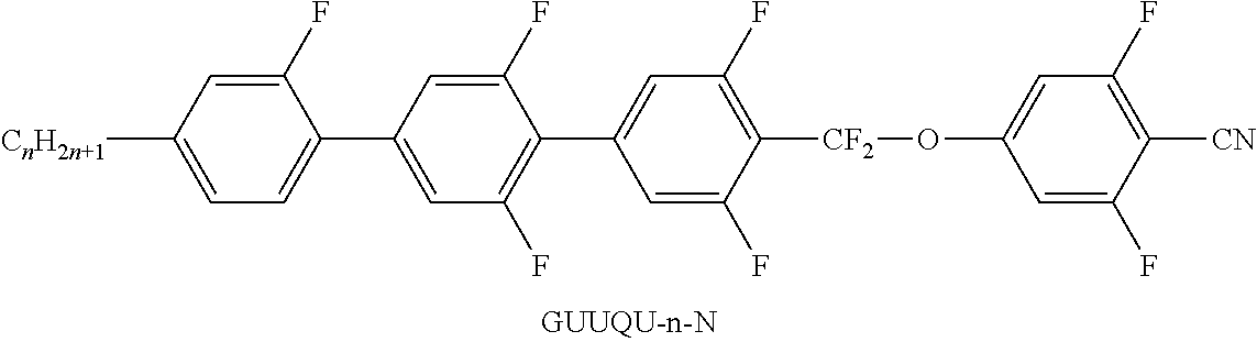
C1(C2=CC=C([CnH2n+1])C=C2F)=CC(F)=C(C2=CC(F)=C([CF2]OC3=CC(F)=C([CN])C(F)=C3)C(F)=C2)C(F)=C1
